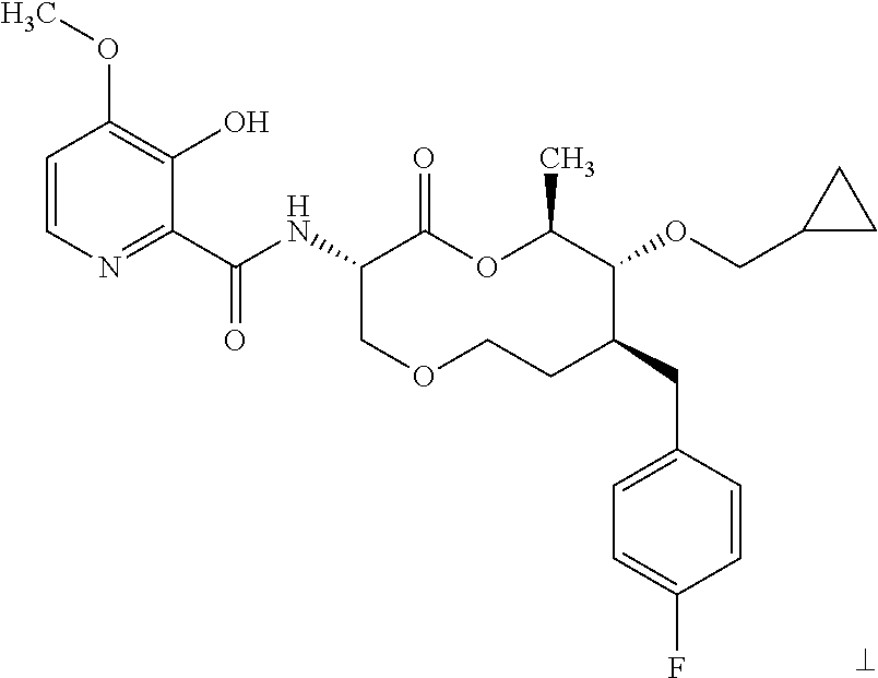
C1(C(NC2COCCC(CC3=CC=C(F)C=C3)C(OCC3CC3)C(C)OC2=O)=O)=NC=CC(OC)=C1O
